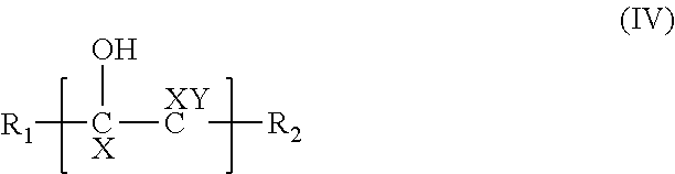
[R1][CX](O)[XYC][R2]
